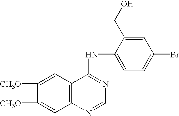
C1([CH3O])=CC2=C(C=C1[CH3O])C(NC1=CC=C(Br)C=C1CO)=NC=N2
